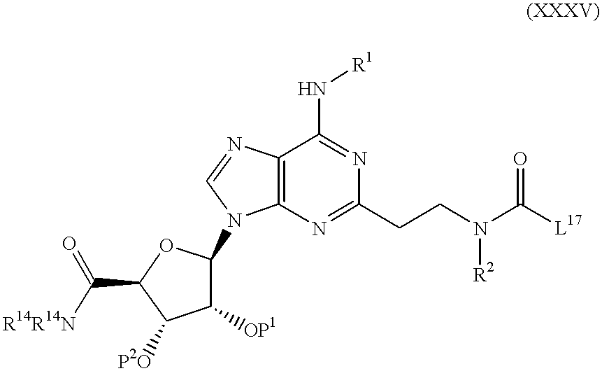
C12=C(N=C(CCN([R2])C(=O)[L17])N=C1N[R1])N(C1C([OP1])C([P2O])C(C(=O)[R14R14N])O1)C=N2
